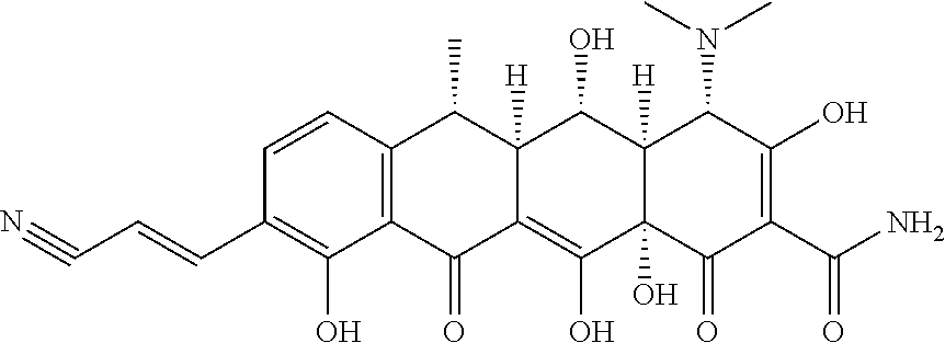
C1=CC2=C(C(O)=C1C=CC#N)C(=O)C1=C(O)C3(O)C([H])(C(O)C1([H])C2C)C(N(C)C)C(O)=C(C(N)=O)C3=O
